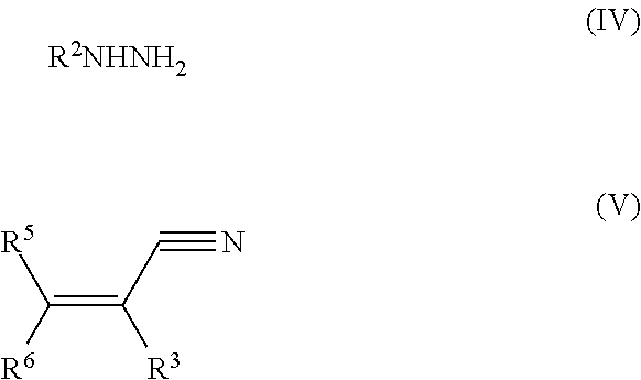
C(=C(C#N)[R3])([R6])[R5].[R2NHNH2]
